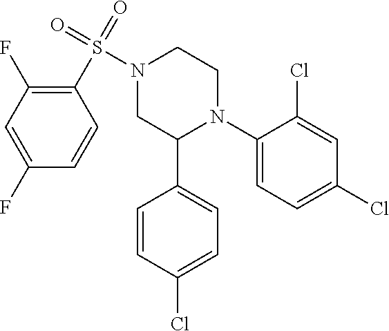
C1(N2CCN(S(=O)(=O)C3=C(F)C=C(F)C=C3)CC2C2=CC=C(Cl)C=C2)=CC=C(Cl)C=C1Cl
